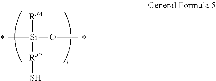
C[Si]([RJ4])([RJ7]S)OC
